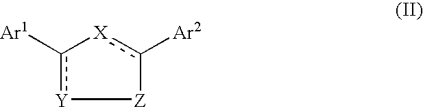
c1([Ar1])[Y][Z]c([Ar2])[X]-1
